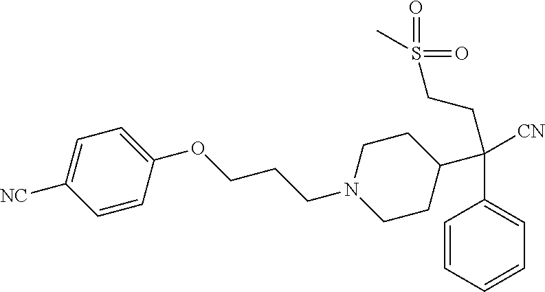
C1=CC=CC=C1C(C1CCN(CCCOC2=CC=C([NC])C=C2)CC1)([CN])CCS(=O)(=O)C
